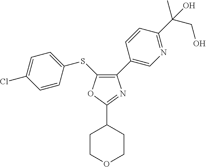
C1(C2=CN=C(C(C)(CO)O)C=C2)=C(SC2=CC=C(Cl)C=C2)OC(C2CCOCC2)=N1
